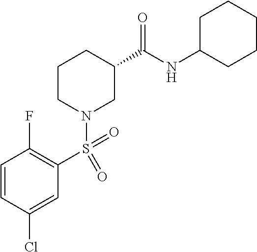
C1C(NC(C2CCCN(S(C3=C(F)C=CC(Cl)=C3)(=O)=O)C2)=O)CCCC1
